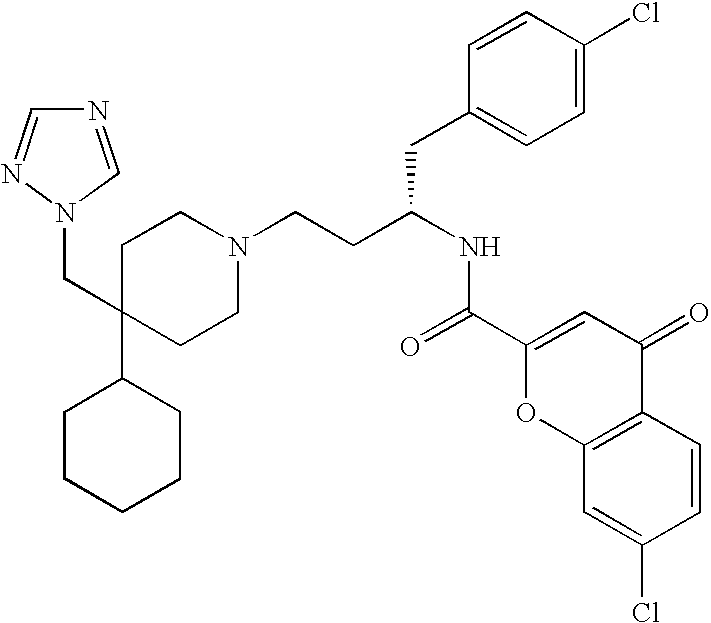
N1=CN(CC2(C3CCCCC3)CCN(CCC(NC(=O)C3=CC(=O)C4=C(O3)C=C(Cl)C=C4)CC3=CC=C(Cl)C=C3)CC2)N=C1
